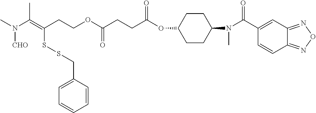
N([CHO])(C(C)=C(SSCC1=CC=CC=C1)CCOC(CCC(OC1CCC(N(C(=O)C2=CC3=NON=C3C=C2)C)CC1)=O)=O)C
